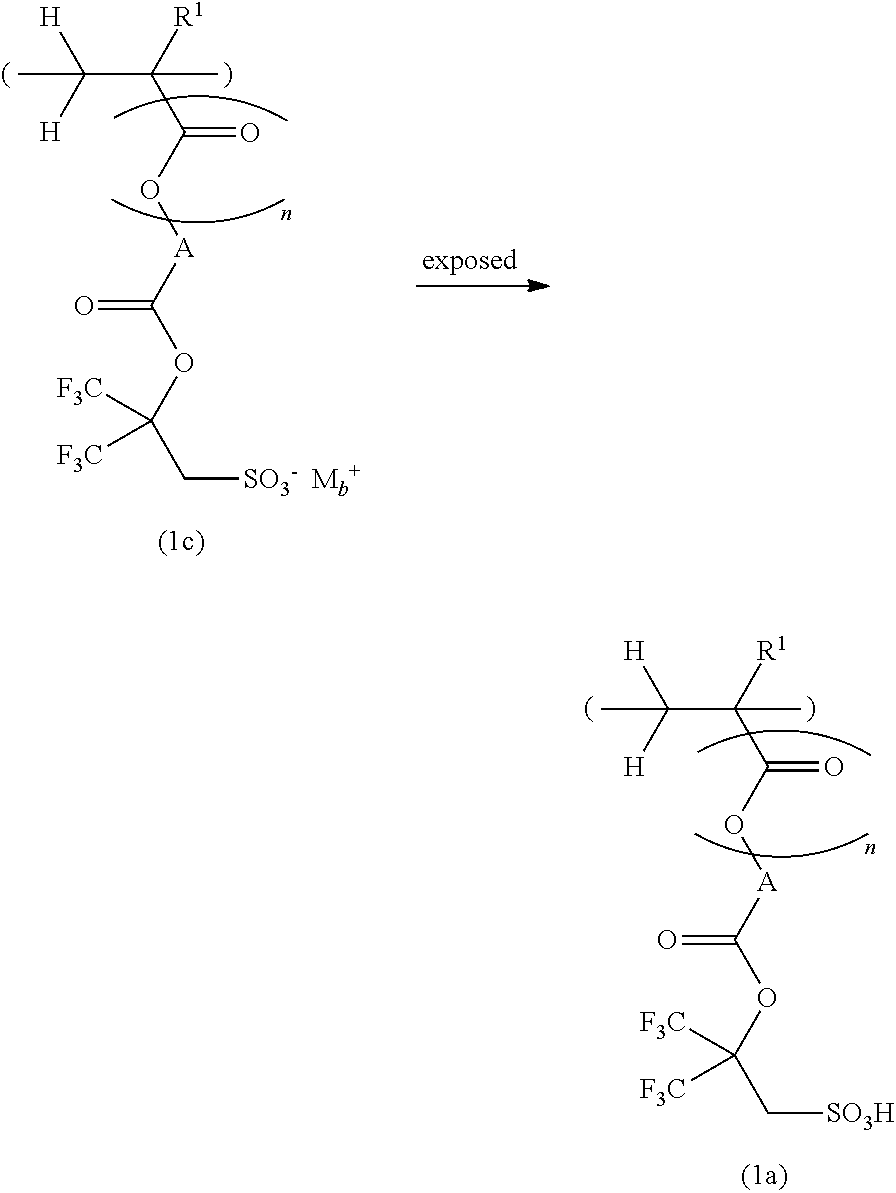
CC([H])([H])C([R1])(C(O[A]C(=O)OC(C[SO3H])([F3C])[F3C])=O)C.CC([H])([H])C([R1])(C(O[A]C(=O)OC(C[SO3-  Mb+])([F3C])[F3C])=O)C
